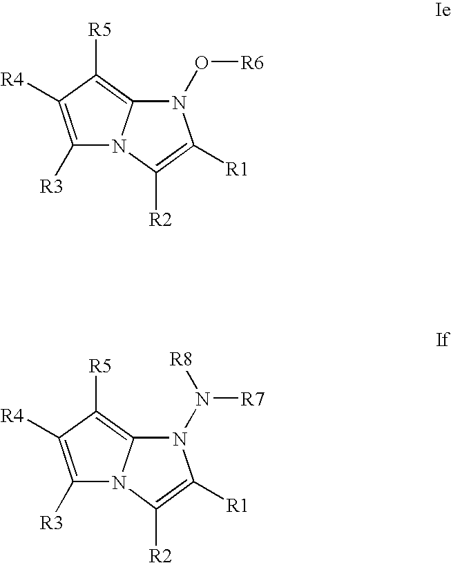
N1(O[R6])C2=C([R5])C([R4])=C([R3])N2C([R2])=C1[R1].N1(N([R7])[R8])C2=C([R5])C([R4])=C([R3])N2C([R2])=C1[R1]
